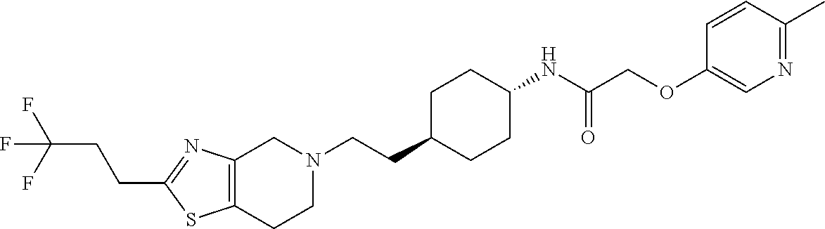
C12=C(CCN(CCC3CCC(NC(COC4=CN=C(C)C=C4)=O)CC3)C1)SC(CCC(F)(F)F)=N2
